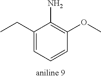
C1(CC)=CC=CC(OC)=C1N
